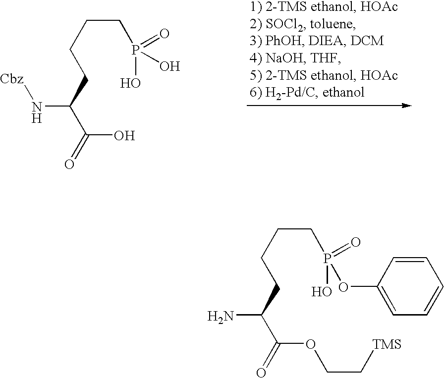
N(C(CCCCP(O)(=O)O)C(=O)O)[Cbz].NC(CCCCP(O)(=O)OC1=CC=CC=C1)C(=O)OCC[TMS]
